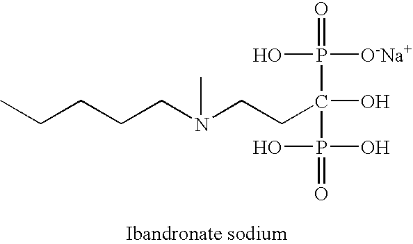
CCCCCN(CCC(O)(P(=O)([O-Na+])O)P(=O)(O)O)C
